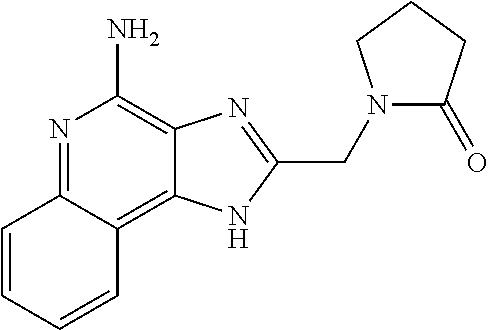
C1=CC=CC2=C3C(=C(N)N=C12)N=C(CN1C(=O)CCC1)N3
